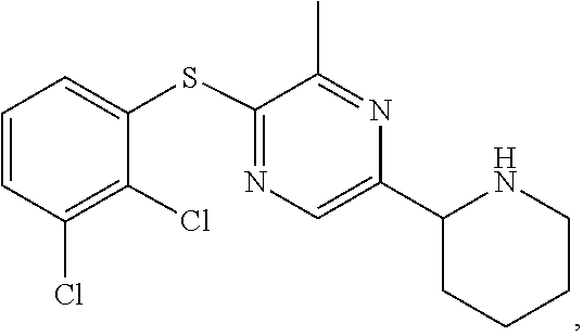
C1(C2=CN=C(SC3=CC=CC(Cl)=C3Cl)C(C)=N2)CCCCN1
